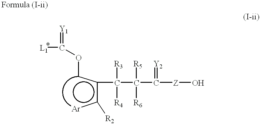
[L1]C(=[Y1])Occ(c([Ar])[R2])C(C(C([Z]O)=[Y2])([R6])[R5])([R4])[R3]
